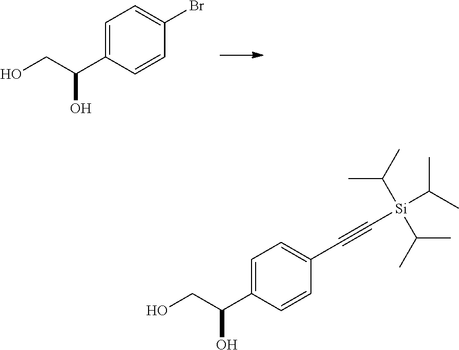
C1=C(C(CO)O)C=CC(Br)=C1.C1=C(C(CO)O)C=CC(C#C[Si](C(C)C)(C(C)C)C(C)C)=C1
